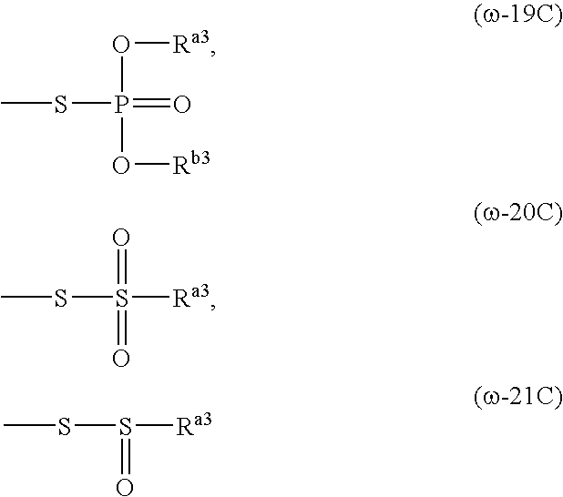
O([Ra3])P(=O)(SC)O[Rb3].S([Ra3])(SC)(=O)=O.S([Ra3])(SC)=O
